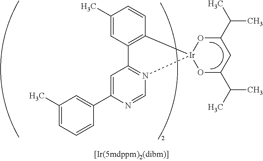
C1(C)=CC=CC(C2=CC3=N(C=N2)[Ir]2(C4=C3C=C(C)C=C4)OC(C(C)C)CC(C(C)C)O2)=C1
